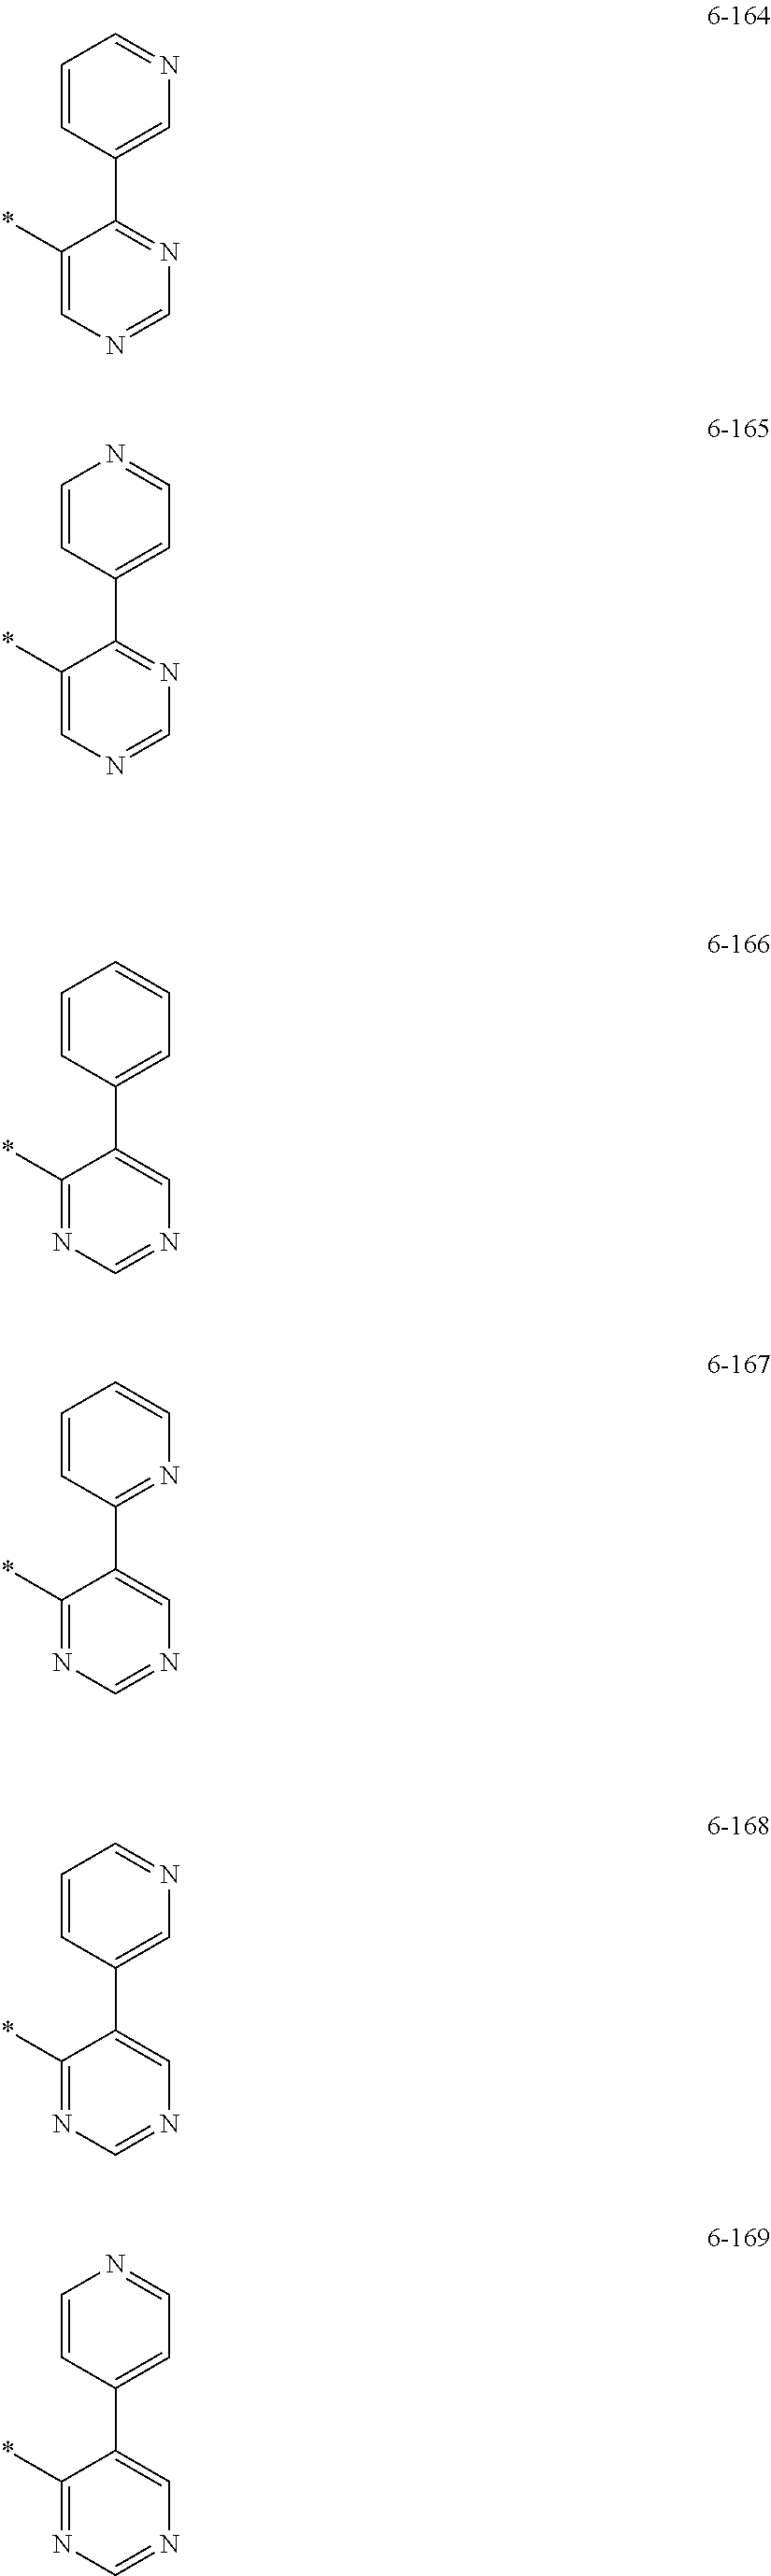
C1(*)=CN=CN=C1C1=CN=CC=C1.C1(*)=CN=CN=C1C1=CC=NC=C1.C1(*)=NC=NC=C1C1=CC=CC=C1.C1(*)=NC=NC=C1C1=NC=CC=C1.C1(*)=NC=NC=C1C1=CN=CC=C1.C1(*)=NC=NC=C1C1=CC=NC=C1
